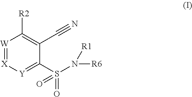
[W]1=[X][Y]=C(S(N([R6])[R1])(=O)=O)C(C#N)=C1[R2]
